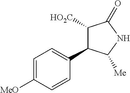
C1=C([MeO])C=CC(C2C([HO2C])C(=O)NC2[Me])=C1
